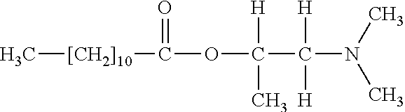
C[[CH2]10]C(OC([H])(C([H])([H])N(C)C)C)=O
